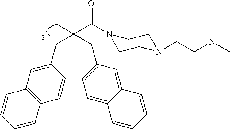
C(C(CN)(CC1=CC2=C(C=C1)C=CC=C2)CC1=CC=C2C(=C1)C=CC=C2)(=O)N1CCN(CCN(C)C)CC1
